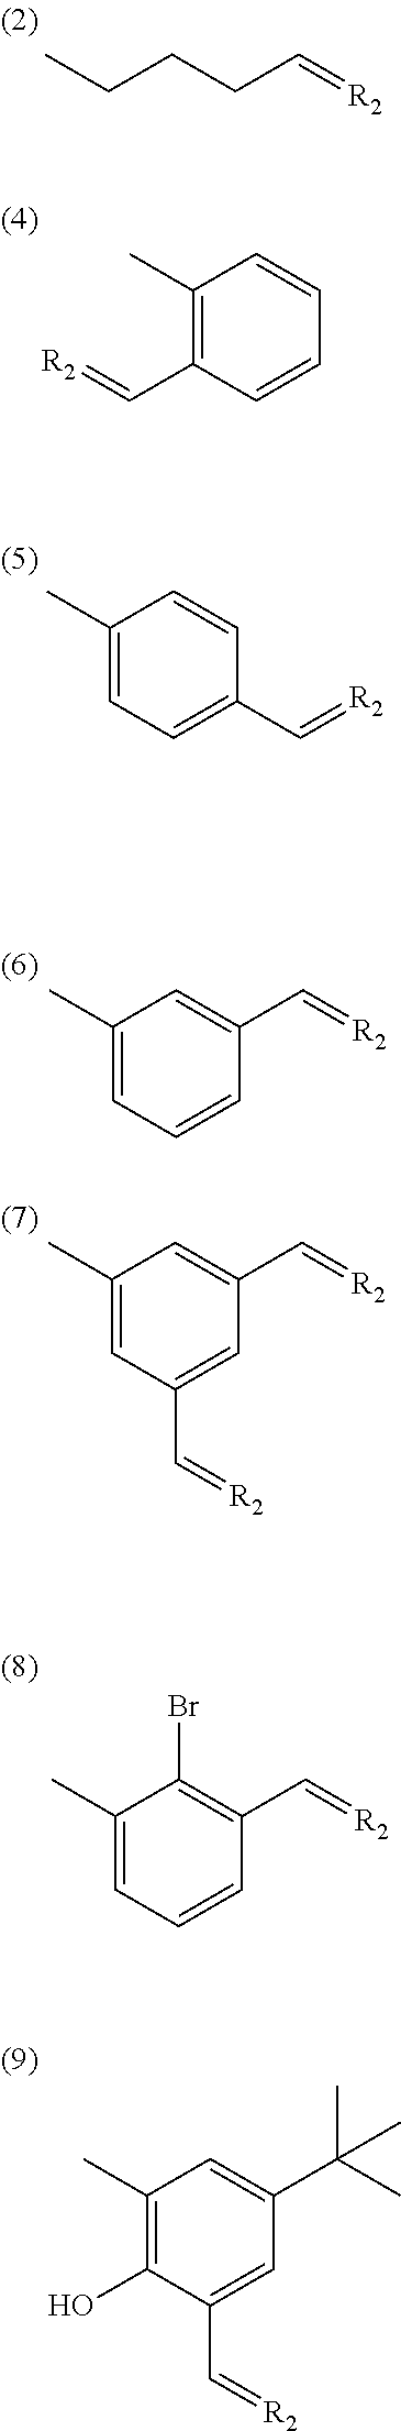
CCCCC=[R2].C1(C)=C(C=[R2])C=CC=C1.C1=CC(C)=CC=C1C=[R2].C1=CC=C(C)C=C1C=[R2].C1=C(C=[R2])C=C(C)C=C1C=[R2].C1=CC=C(C)C(Br)=C1C=[R2].C1=C(C=[R2])C(O)=C(C)C=C1C(C)(C)C
